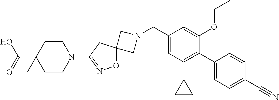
C1N(CC2=CC(C3CC3)=C(C3=CC=C(C#N)C=C3)C(OCC)=C2)CC12ON=C(N1CCC(C(O)=O)(C)CC1)C2
